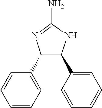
C1(C2=CC=CC=C2)C(C2=CC=CC=C2)NC(N)=N1
